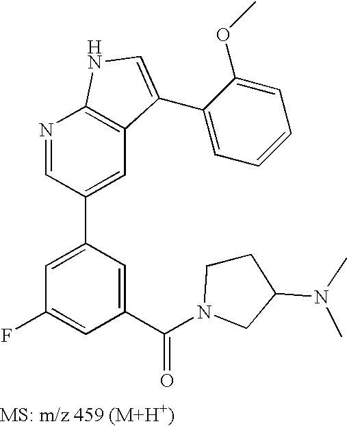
N1=CC(C2=CC(F)=CC(C(N3CCC(N(C)C)C3)=O)=C2)=CC2=C1NC=C2C1=CC=CC=C1OC
